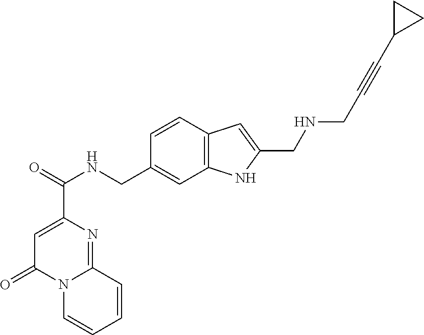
C1=C(C(=O)NCC2=CC3=C(C=C2)C=C(CNCC#CC2CC2)N3)N=C2N(C1=O)C=CC=C2
